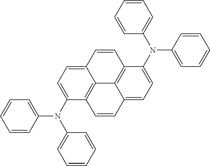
C12=CC=C(N(C3=CC=CC=C3)C3=CC=CC=C3)C3=C1C1=C(C=C2)C(N(C2=CC=CC=C2)C2=CC=CC=C2)=CC=C1C=C3
